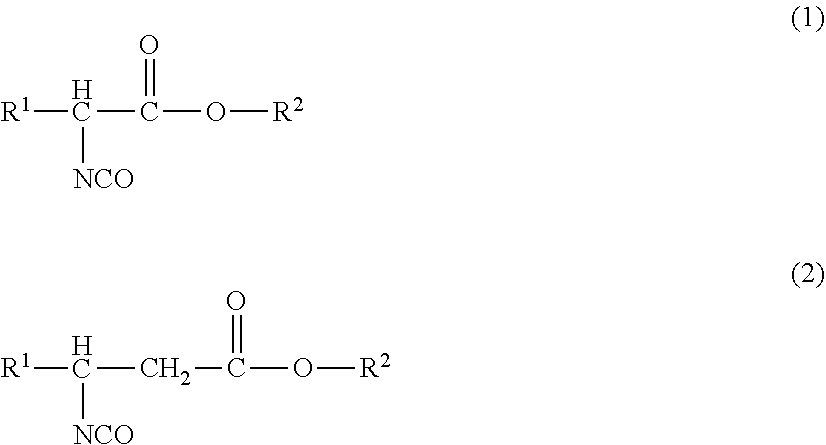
[R1]C(C(O[R2])=O)[NCO].[R1]C([NCO])CC(O[R2])=O
